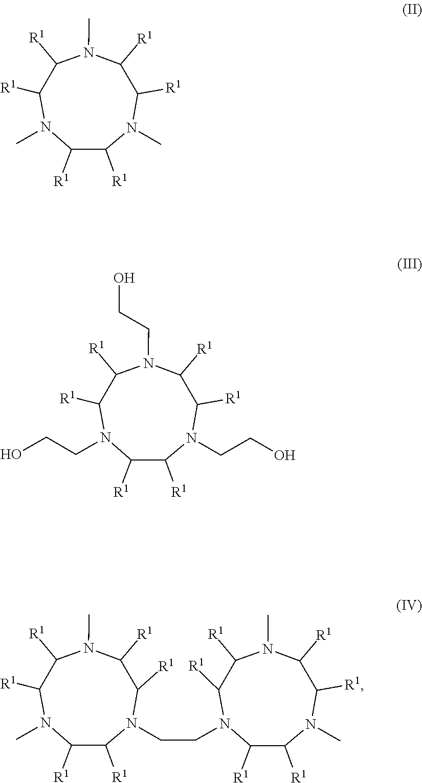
C1([R1])C([R1])N(C)C([R1])C([R1])N(C)C([R1])C([R1])N1C.C1([R1])C([R1])N(CCO)C([R1])C([R1])N(CCO)C([R1])C([R1])N1CCO.C1([R1])C([R1])N(C)C([R1])C([R1])N(C)C([R1])C([R1])N1CCN1C([R1])C([R1])N(C)C([R1])C([R1])N(C)C([R1])C1[R1]
